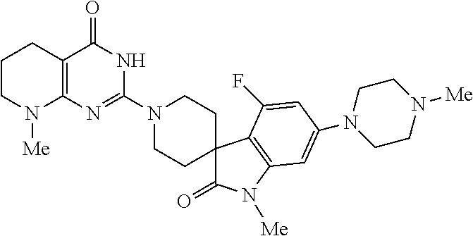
C1CN([Me])C2=C(C1)C(=O)NC(N1CCC3(CC1)C(=O)N([Me])C1=C3C(F)=CC(N3CCN([Me])CC3)=C1)=N2
